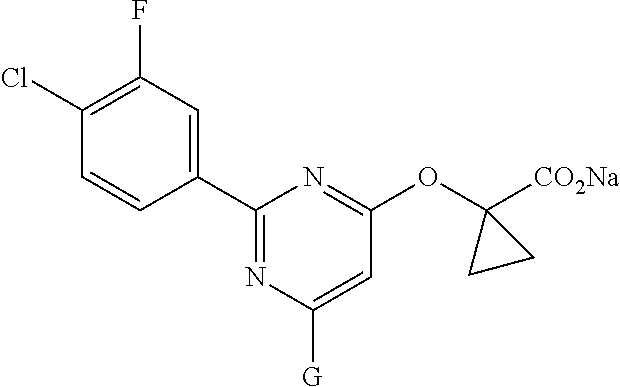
C1(Cl)=C(F)C=C(C2=NC([G])=CC(OC3([CO2Na])CC3)=N2)C=C1
